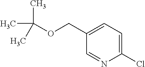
C1(Cl)=CC=C(COC(C)(C)C)C=N1
